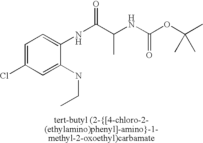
C1=C(Cl)C=C(NCC)C(NC(C(NC(OC(C)(C)C)=O)C)=O)=C1
